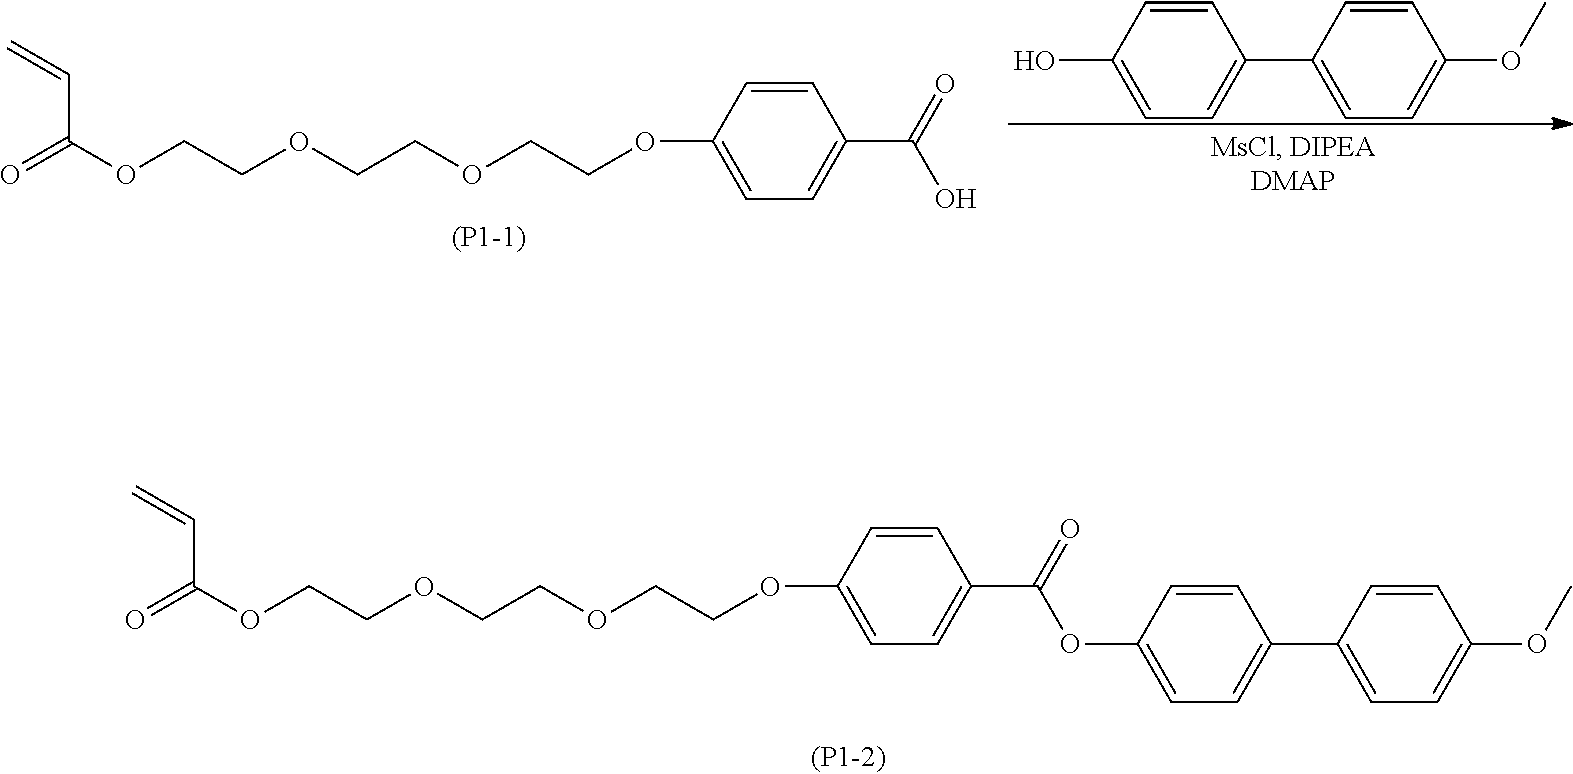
C=CC(OCCOCCOCCOC1=CC=C(C(=O)OC2=CC=C(C3=CC=C(OC)C=C3)C=C2)C=C1)=O.O(CCOCCOCCOC1=CC=C(C(=O)O)C=C1)C(=O)C=C.C1=CC(O)=CC=C1C1=CC=C(OC)C=C1
